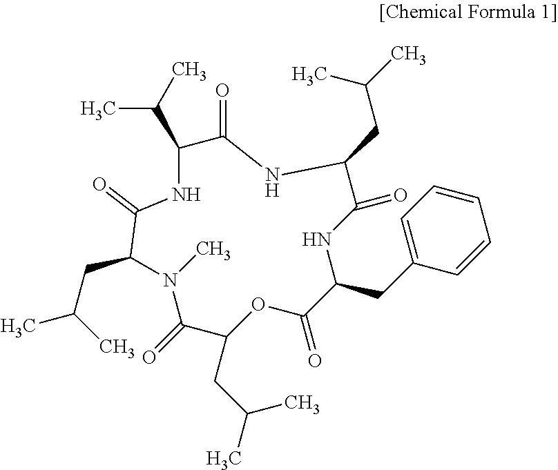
C1=CC=C(CC2C(=O)OC(CC(C)C)C(=O)N(C)C(CC(C)C)C(=O)NC(C(C)C)C(=O)NC(CC(C)C)C(=O)N2)C=C1
